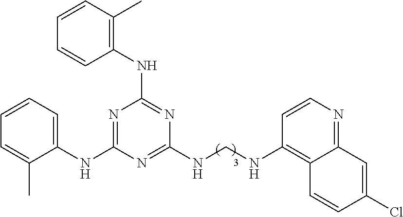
C1(NC2=NC(NCNC3=C4C(=NC=C3)C=C(Cl)C=C4)=NC(NC3=CC=CC=C3C)=N2)=C(C)C=CC=C1
